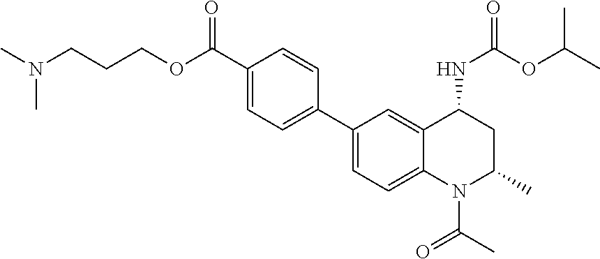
N(CCCOC(C1=CC=C(C2=CC=C3C(=C2)C(NC(OC(C)C)=O)CC(C)N3C(C)=O)C=C1)=O)(C)C
